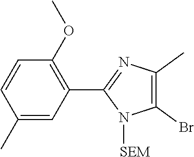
C1(Br)=C(C)N=C(C2=C(OC)C=CC(C)=C2)N1[SEM]
